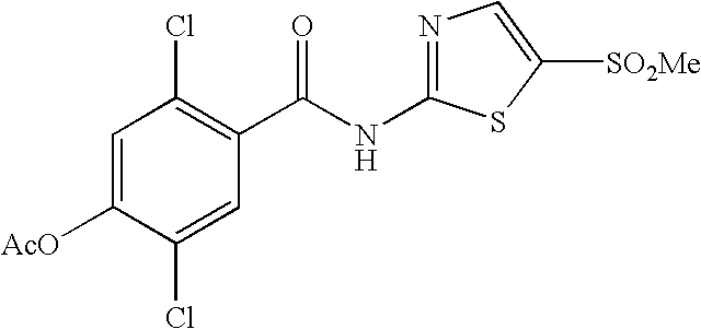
C1=C([AcO])C(Cl)=CC(C(NC2=NC=C([SO2Me])S2)=O)=C1Cl
